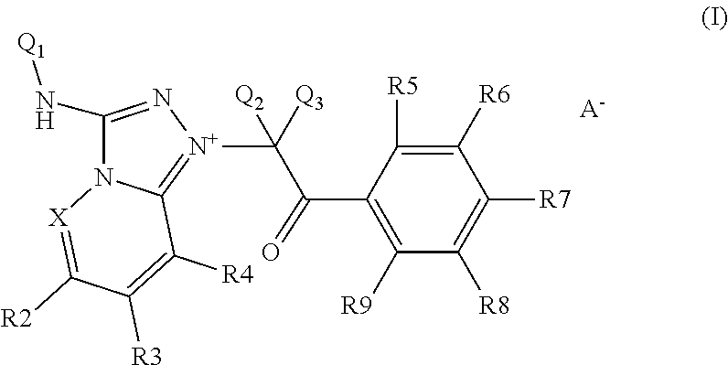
C(C(C1=C([R9])C([R8])=C([R7])C([R6])=C1[R5])=O)([Q2])([Q3])[N+]1=C2N([X]=C([R2])C([R3])=C2[R4])C(N[Q1])=N1.[A-]
